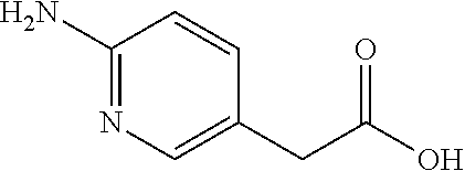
C1(N)=NC=C(CC(O)=O)C=C1
